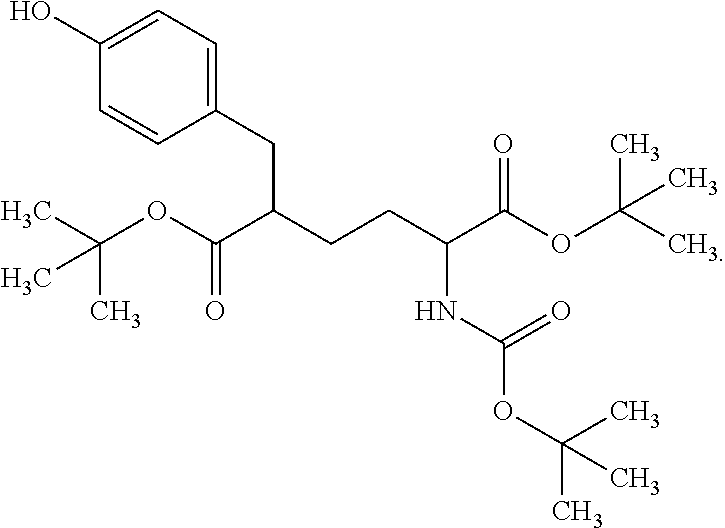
C(OC(C(CCC(C(OC(C)(C)C)=O)NC(OC(C)(C)C)=O)CC1=CC=C(O)C=C1)=O)(C)(C)C
